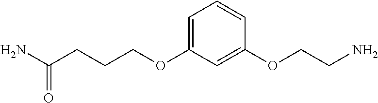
C(OC1=CC=CC(OCCN)=C1)CCC(N)=O
